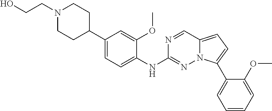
N1(CCO)CCC(C2=CC=C(NC3=NN4C(=CC=C4C4=CC=CC=C4OC)C=N3)C(OC)=C2)CC1
